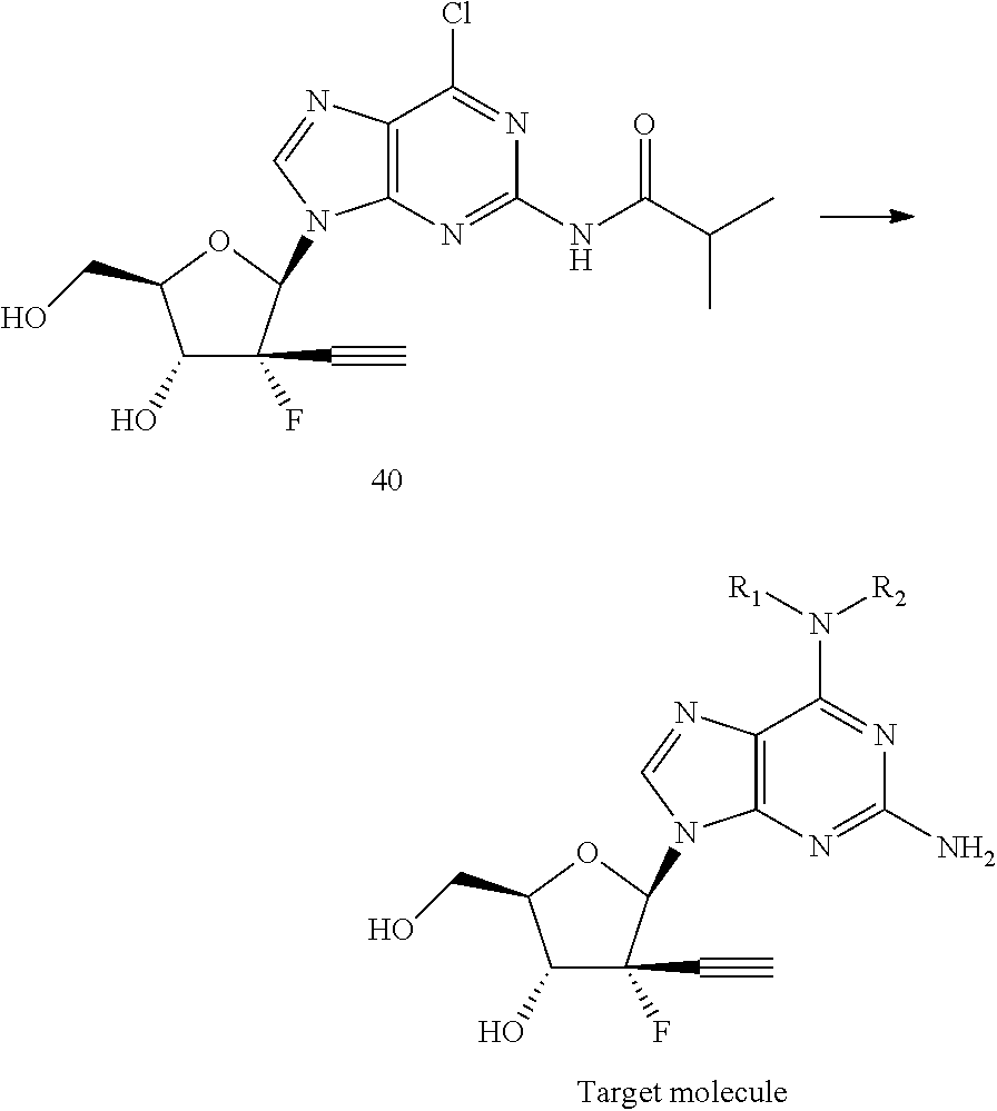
C1(O)C(CO)OC(N2C3=C(C(Cl)=NC(NC(C(C)C)=O)=N3)N=C2)C1(F)C#C.C1(O)C(CO)OC(N2C3=C(C(N([R2])[R1])=NC(N)=N3)N=C2)C1(F)C#C
